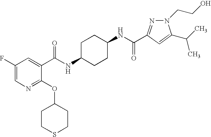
C1(F)=CN=C(OC2CCSCC2)C(C(NC2CCC(NC(=O)C3=NN(CCO)C(C(C)C)=C3)CC2)=O)=C1
